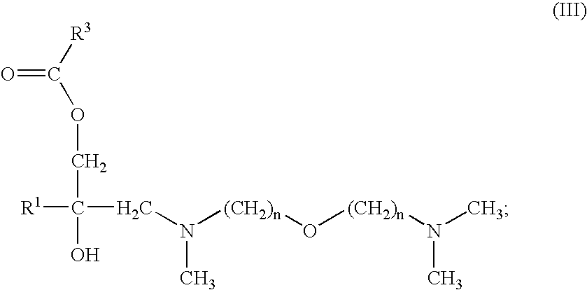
C(OCC(O)([R1])CN([(CH2)n]O[(CH2)n]N(C)C)C)([R3])=O
